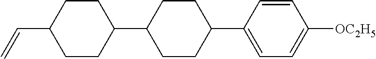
C1(C2CCC(C=C)CC2)CCC(C2=CC=C([OC2H5])C=C2)CC1
